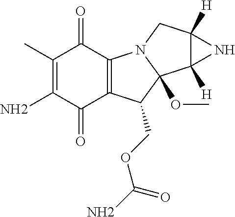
C1(C)=C(N)C(=O)C2=C(C1=O)N1C(OC)(C2COC(N)=O)C2([H])C([H])(C1)N2
